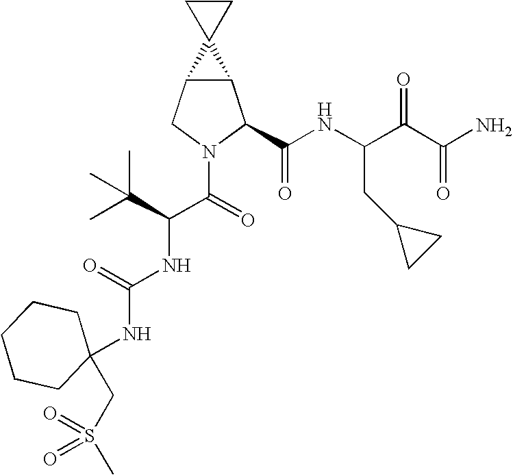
C12C(CN(C(=O)C(C(C)(C)C)NC(NC3(CS(C)(=O)=O)CCCCC3)=O)C1C(NC(C(C(N)=O)=O)CC1CC1)=O)C21CC1
